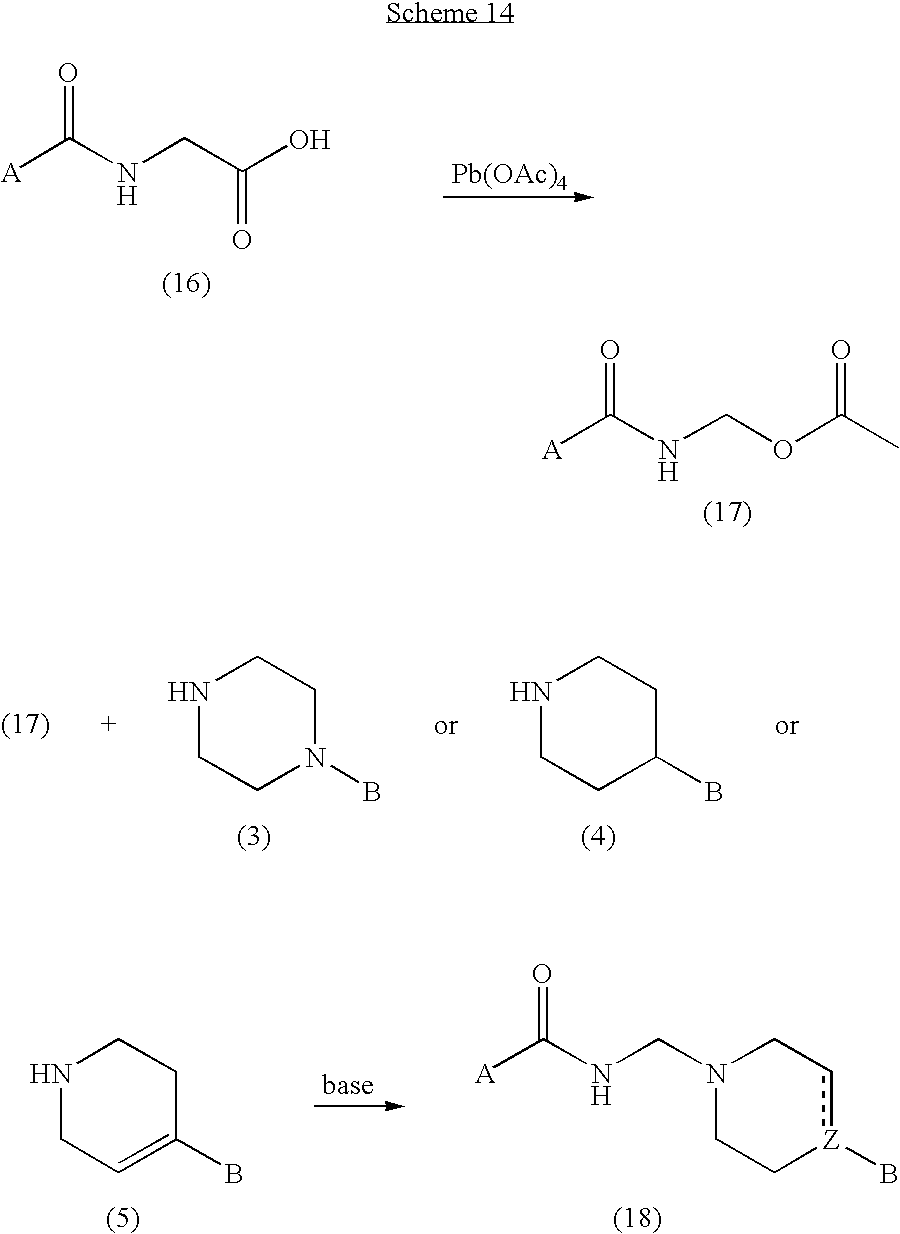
C(OC(C)=O)NC([A])=O.C(C(O)=O)NC([A])=O.[Pb(OAc)4].N1CCN(B)CC1.N1CCC(B)CC1.N1CC=C(B)CC1.N1(CNC([A])=O)CC[Z](B)cC1
